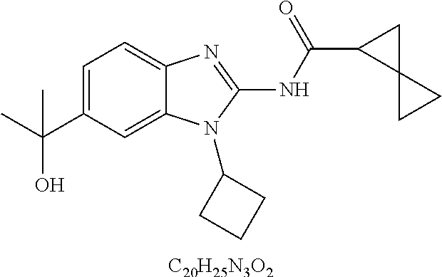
C1=C(C(C)(O)C)C=C2C(=C1)N=C(NC(=O)C1C3(C1)CC3)N2C1CCC1.[C20H25N3O2]
